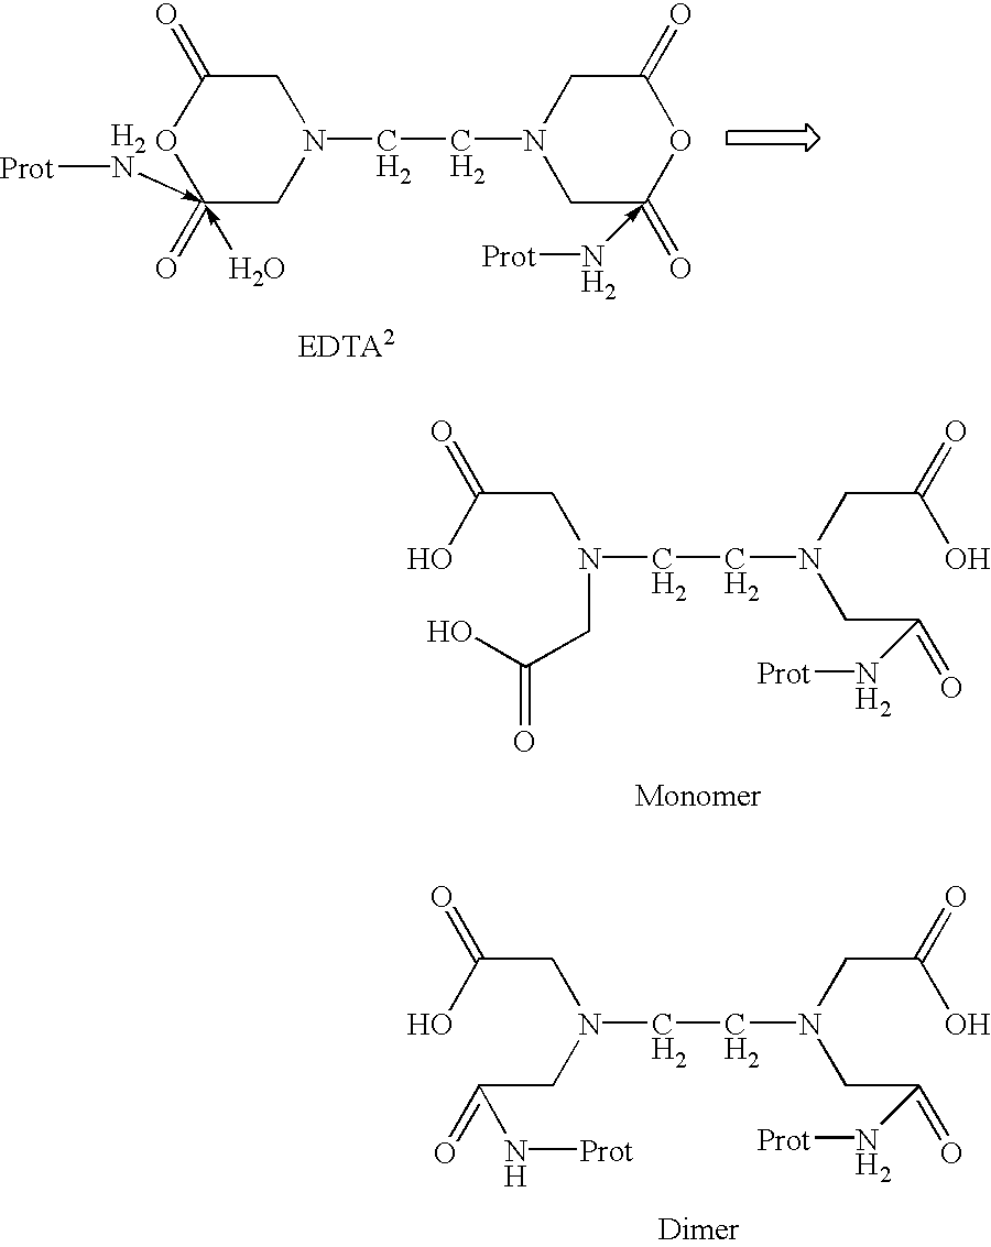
O1C(=O)CN(CCN2CC(=O)(-N[Prot])OC(=O)C2)CC1(=O)(-O)-N[Prot].OC(CN(CCN(CC(=O)N[Prot])CC(O)=O)CC(O)=O)=O.OC(CN(CCN(CC(=O)N[Prot])CC(O)=O)CC(=O)N[Prot])=O
